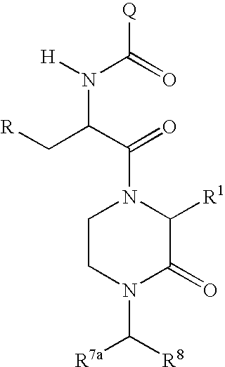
C1CN(C([R7a])[R8])C(=O)C([R1])N1C(C(C[R])N([H])C([Q])=O)=O
